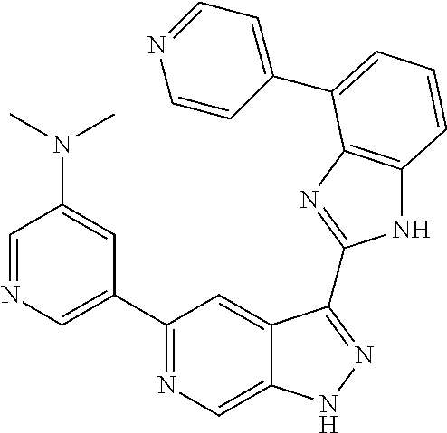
C1=NC=C(C2=NC=C3C(=C2)C(C2=NC4=C(N2)C=CC=C4C2=CC=NC=C2)=NN3)C=C1N(C)C
